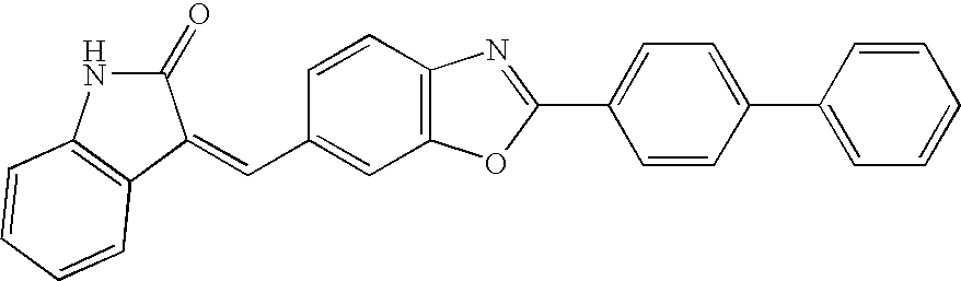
C1=CC(C=C2C(=O)NC3=C2C=CC=C3)=CC2=C1N=C(C1=CC=C(C3=CC=CC=C3)C=C1)O2
